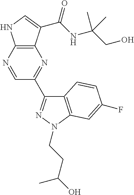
C12=C(N=CC(C3=NN(CCC(O)C)C4=C3C=CC(F)=C4)=N1)NC=C2C(NC(CO)(C)C)=O
